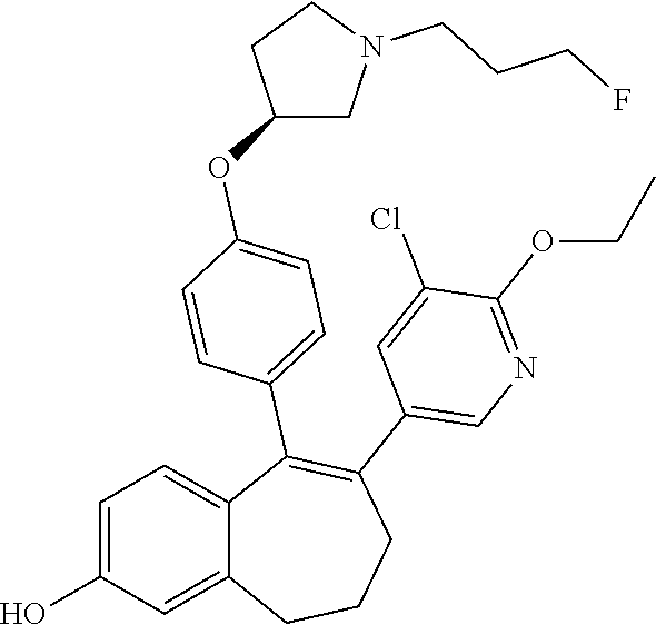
C1=C(O)C=C2C(=C1)C(C1=CC=C(OC3CN(CCCF)CC3)C=C1)=C(C1=CN=C(OCC)C(Cl)=C1)CCC2
